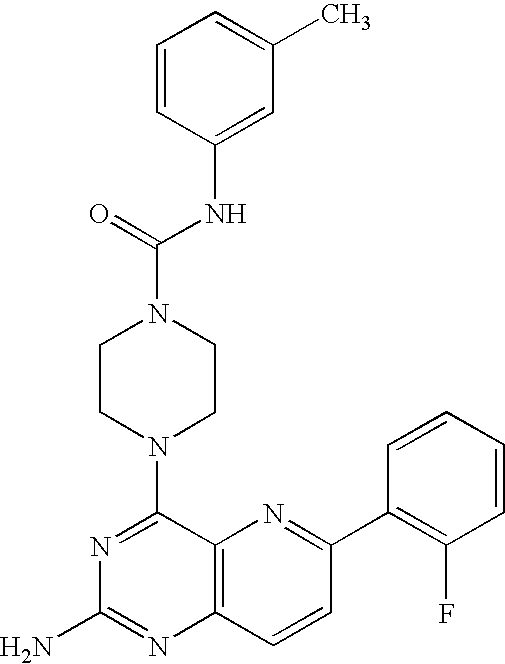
N1=C(N2CCN(C(=O)NC3=CC(C)=CC=C3)CC2)C2=C(N=C1N)C=CC(C1=C(F)C=CC=C1)=N2
